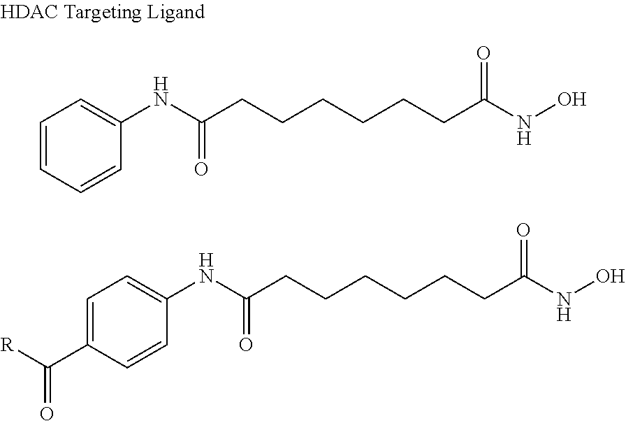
C1=CC=CC(NC(CCCCCCC(NO)=O)=O)=C1.C1=C(C([R])=O)C=CC(NC(CCCCCCC(NO)=O)=O)=C1
